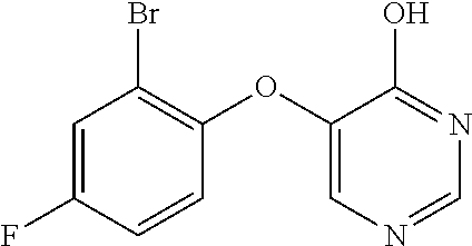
C1=CC(OC2=CN=CN=C2O)=C(Br)C=C1F
